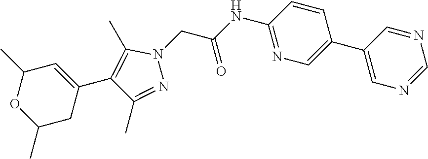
C1(C2=CN=C(NC(=O)CN3C(C)=C(C4=CC(C)OC(C)C4)C(C)=N3)C=C2)=CN=CN=C1
